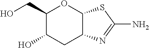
C1(CO)C(O)CC2C(O1)SC(N)=N2
